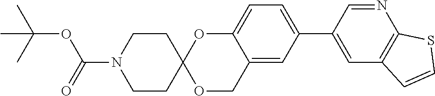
C12=CC(C3=CC4=C(N=C3)SC=C4)=CC=C1OC1(OC2)CCN(C(=O)OC(C)(C)C)CC1
